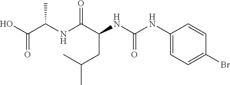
N(C(C(NC(NC1=CC=C(Br)C=C1)=O)CC(C)C)=O)C(C(O)=O)C
